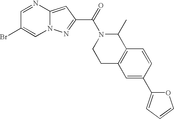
N12C(=CC(C(=O)N3CCC4=C(C3C)C=CC(C3=CC=CO3)=C4)=N1)N=CC(Br)=C2
